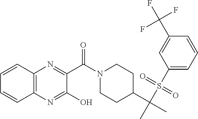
C12=C(N=C(O)C(C(N3CCC(C(C)(S(C4=CC=CC(C(F)(F)F)=C4)(=O)=O)C)CC3)=O)=N1)C=CC=C2
